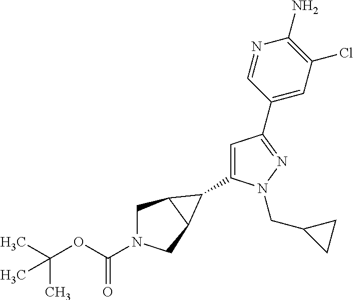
C1=C(C2C3CN(C(OC(C)(C)C)=O)CC32)N(CC2CC2)N=C1C1=CC(Cl)=C(N)N=C1
